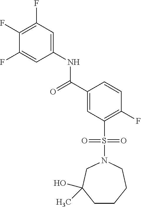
C1(F)=C(F)C=C(NC(=O)C2=CC(S(=O)(=O)N3CC(O)(C)CCCC3)=C(F)C=C2)C=C1F
